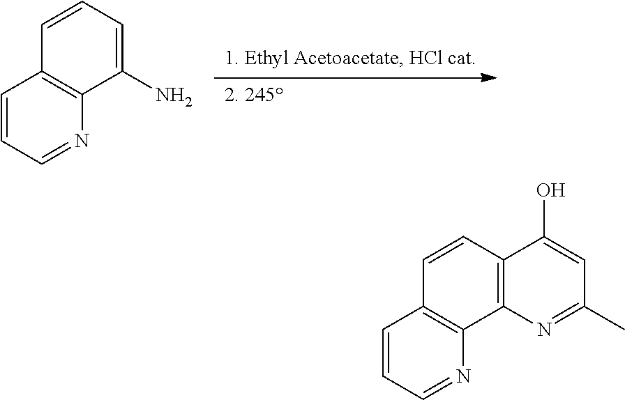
C1=CC=NC2=C1C=CC=C2N.C1=CC=NC2=C1C=CC1=C2N=C(C)C=C1O
